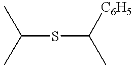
C(SC(C)[C6H5])(C)C
